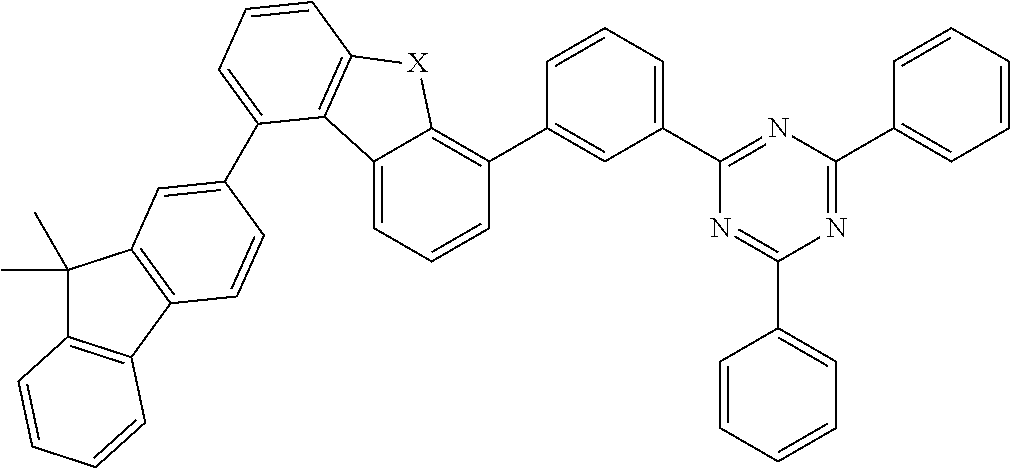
C1(C2=CC(C3=NC(C4=CC=CC=C4)=NC(C4=CC=CC=C4)=N3)=CC=C2)=C2C(=CC=C1)C1=C([X]2)C=CC=C1C1=CC2=C(C3=C(C2(C)C)C=CC=C3)C=C1
